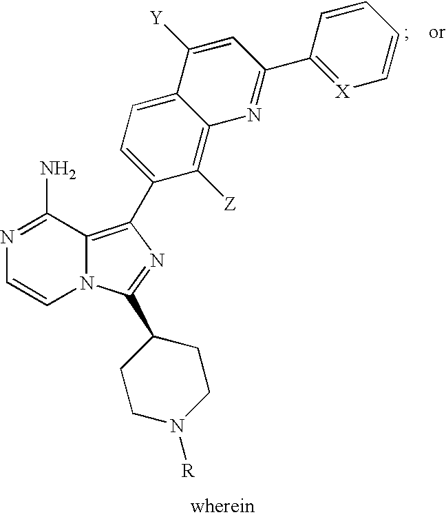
N1=C(N)C2=C(C3=CC=C4C(=C3[Z])N=C(C3=[X]C=CC=C3)C=C4[Y])N=C(C3CCN([R])CC3)N2C=C1
